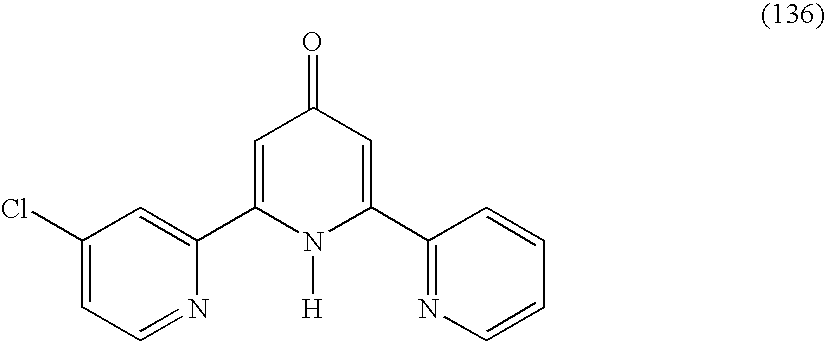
C1(Cl)=CC=NC(C2=CC(=O)C=C(C3=NC=CC=C3)N2[H])=C1
